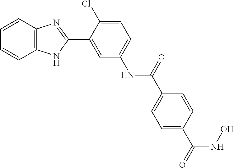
N(C1=CC=C(Cl)C(C2=NC3=C(N2)C=CC=C3)=C1)C(=O)C1=CC=C(C(=O)NO)C=C1
